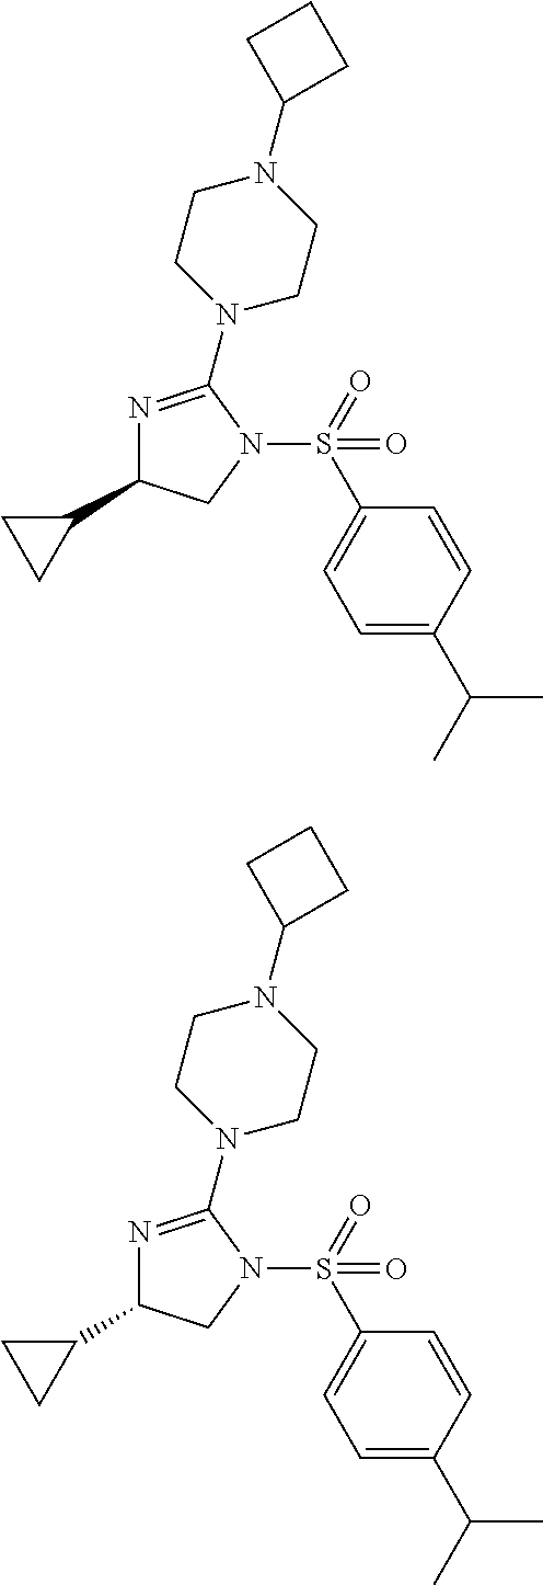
C1=C(C(C)C)C=CC(S(N2CC(C3CC3)N=C2N2CCN(C3CCC3)CC2)(=O)=O)=C1.C1=C(C(C)C)C=CC(S(N2CC(C3CC3)N=C2N2CCN(C3CCC3)CC2)(=O)=O)=C1
